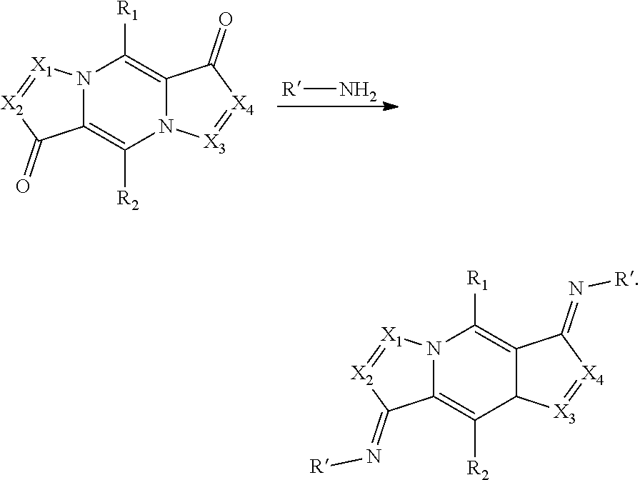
N12C(=C([R2])N3C(=C1[R1])C(=O)[X4]=[X3]3)C(=O)[X2]=[X1]2.[R]N.N12C(=C([R2])C3C(=C1[R1])C(=N[R])[X4]=[X3]3)C(=N[R])[X2]=[X1]2
